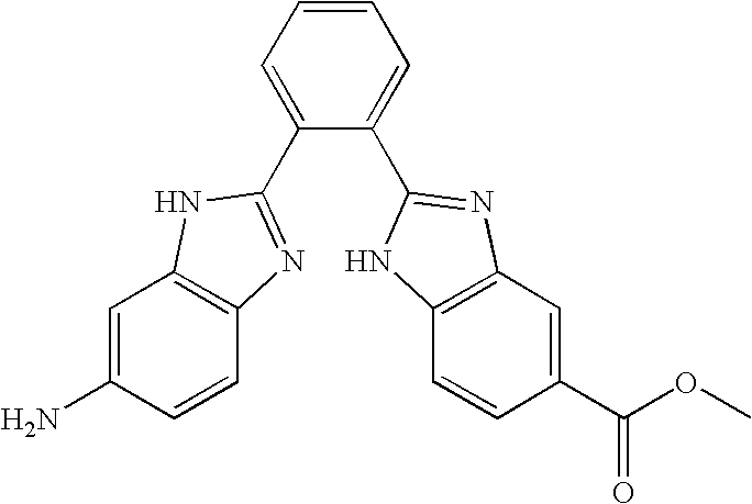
C1(C2=NC3=C(C=CC(C(OC)=O)=C3)N2)=CC=CC=C1C1=NC2=C(C=C(N)C=C2)N1
